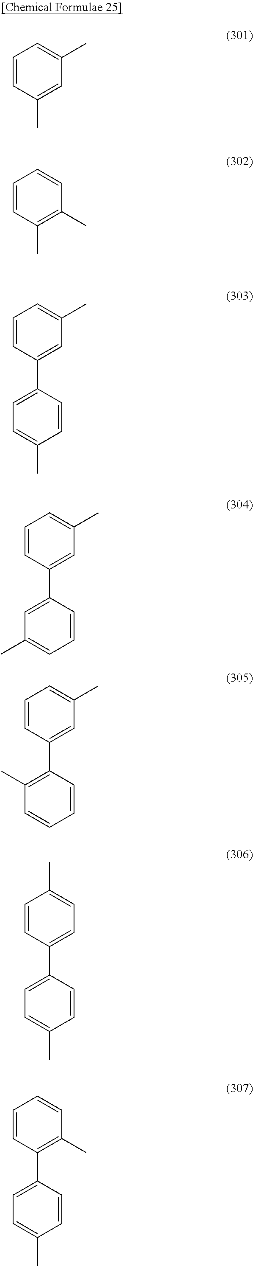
C1=CC(C)=CC(C)=C1.C1=CC(C)=C(C)C=C1.C1=CC(C2=CC=C(C)C=C2)=CC(C)=C1.C1=CC(C2=CC(C)=CC=C2)=CC(C)=C1.C1=CC(C2=C(C)C=CC=C2)=CC(C)=C1.C1=CC(C2=CC=C(C)C=C2)=CC=C1C.C1=CC(C2=CC=C(C)C=C2)=C(C)C=C1
